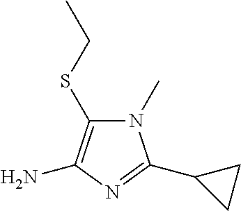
N1(C)C(SCC)=C(N)N=C1C1CC1
